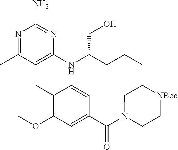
N1=C(C)C(CC2=C(OC)C=C(C(N3CC[NBoc]CC3)=O)C=C2)=C(NC(CO)CCC)N=C1N
